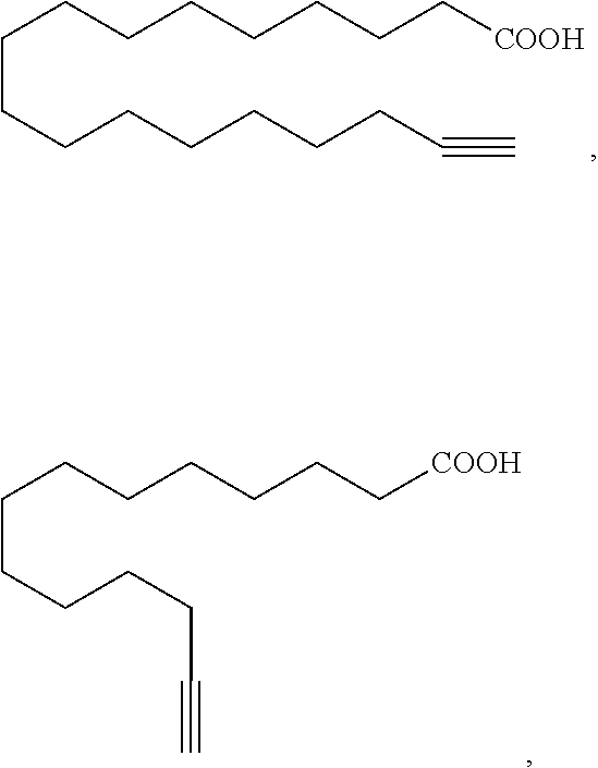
C(CCCCCCCC#C)CCCCCCC[COOH].C(CCCCC#C)CCCCCC[COOH]
